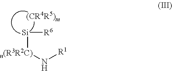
[(CR4R5)m].[n(R3R2C)](N[R1])[Si][R6]
